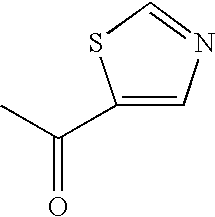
C(C1=CN=CS1)(C)=O
